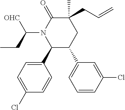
C1(C2=CC=C(Cl)C=C2)C(C2=CC=CC(Cl)=C2)CC(C)(CC=C)C(=O)N1C(CC)[OHC]
